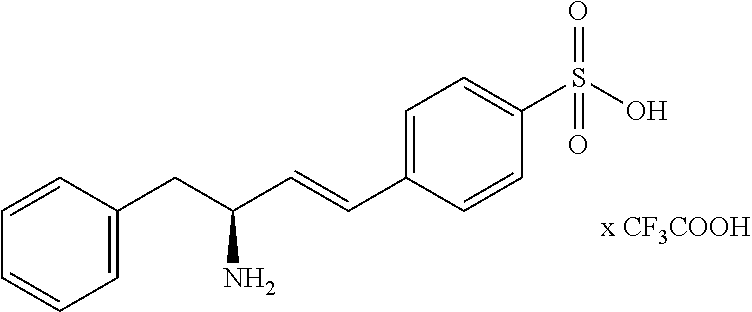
C1=CC(CC(C=CC2=CC=C(S(O)(=O)=O)C=C2)N)=CC=C1
